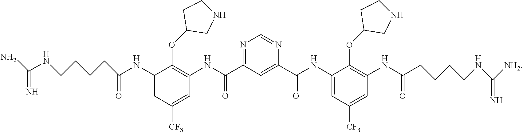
C(NCCCCC(NC1=CC([CF3])=CC(NC(C2=NC=NC(C(NC3=CC([CF3])=CC(NC(CCCCNC([NH2])=N)=O)=C3OC3CNCC3)=O)=C2)=O)=C1OC1CNCC1)=O)(N)=N
